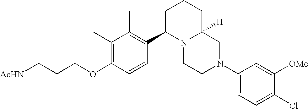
C1(C)=C(OCCC[AcHN])C=CC(C2N3C([H])(CCC2)CN(C2=CC=C(Cl)C([OMe])=C2)CC3)=C1C
